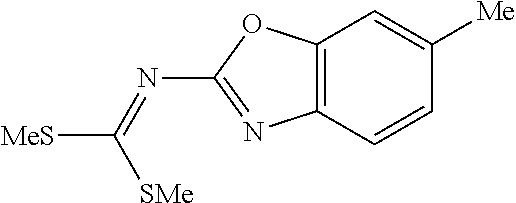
C1(N=C([SMe])[MeS])=NC2=C(O1)C=C([Me])C=C2
